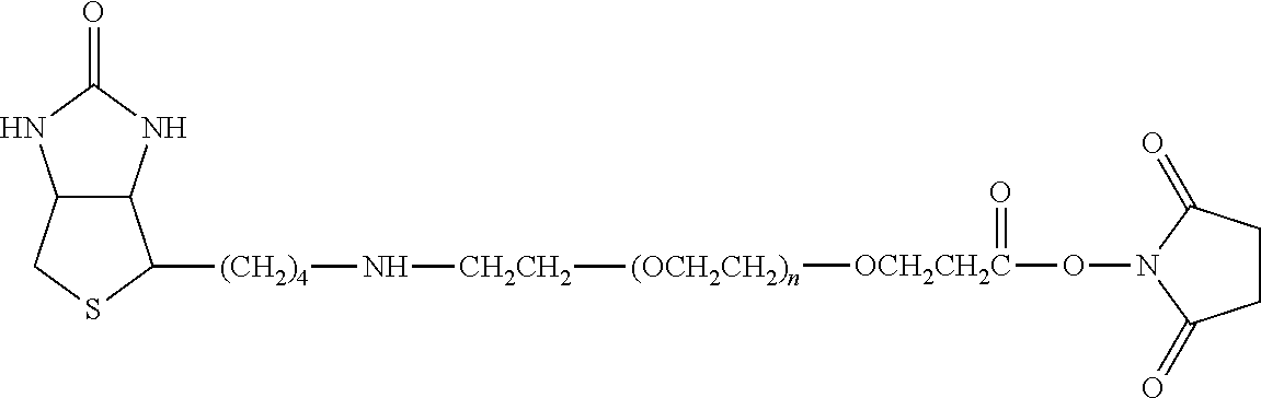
O(N1C(=O)CCC1=O)[OCH2CH2C](=O)[(OCH2CH2)n][CH2CH2]N[(CH2)4]C1C2C(CS1)NC(=O)N2
